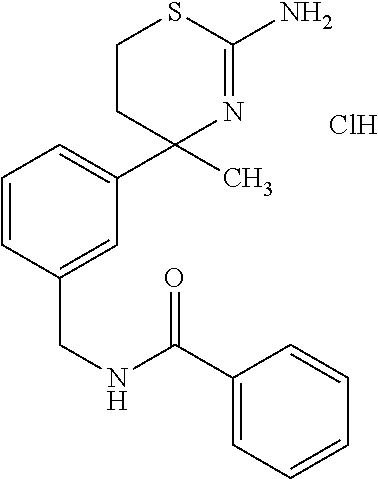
C1=C(CNC(C2=CC=CC=C2)=O)C=CC=C1C1(C)N=C(N)SCC1.Cl
